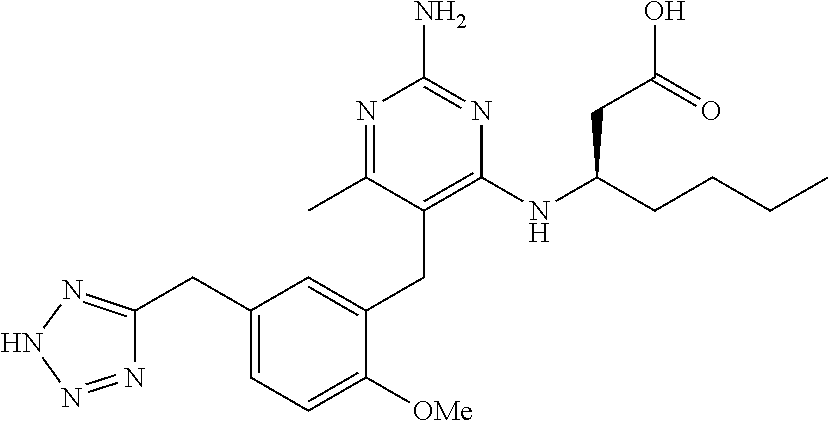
C1(NC(CCCC)CC(O)=O)=C(CC2=CC(CC3=NNN=N3)=CC=C2[OMe])C(C)=NC(N)=N1
